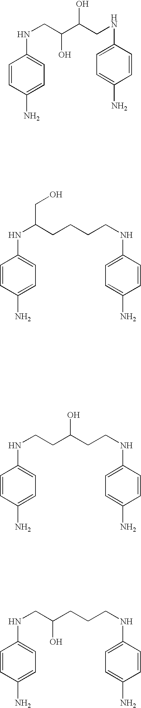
C1=CC(N)=CC=C1NCC(C(CNC1=CC=C(N)C=C1)O)O.N(C(CCCCNC1=CC=C(N)C=C1)CO)C1=CC=C(N)C=C1.N(CCC(CCNC1=CC=C(N)C=C1)O)C1=CC=C(N)C=C1.N(CC(CCCNC1=CC=C(N)C=C1)O)C1=CC=C(N)C=C1
